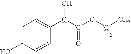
C1=C(O)C=CC(C(C(OCC)=O)O)=C1
